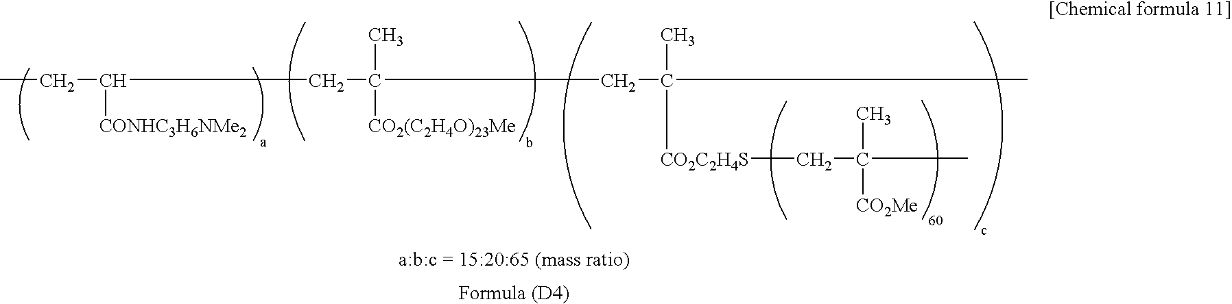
CCC(CC(CC(C)(C)[CO2C2H4S]CC(C)(C)[CO2Me])(C)[CO2(C2H4O)23Me])[CONHC3H6NMe2]
